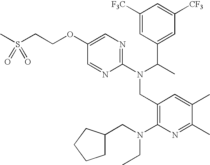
CS(CCOC1=CN=C(N(C(C)C2=CC([CF3])=CC([F3C])=C2)CC2=C(N(CC3CCCC3)CC)N=C(C)C(C)=C2)N=C1)(=O)=O
